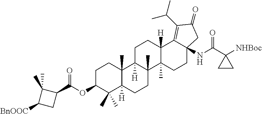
C1C(OC(C2CC([BnOOC])C2(C)C)=O)C(C)(C)C2([H])C(C)(C1)C1([H])C(C)(CC2)C2(C)C([H])(CC1)C1=C(C(C)C)C(=O)CC1(NC(C1([NHBoc])CC1)=O)CC2
